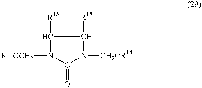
N1([R14OCH2])C(=O)N([CH2OR14])C([R15])C1[R15]
